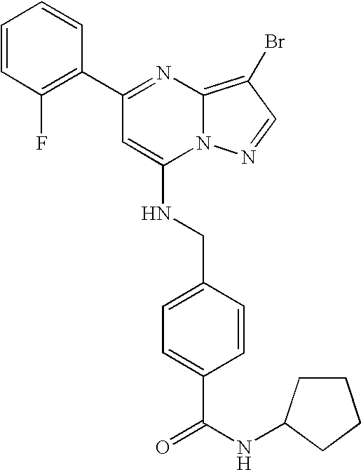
C1(C2=NC3=C(Br)C=NN3C(NCC3=CC=C(C(=O)NC4CCCC4)C=C3)=C2)=C(F)C=CC=C1
